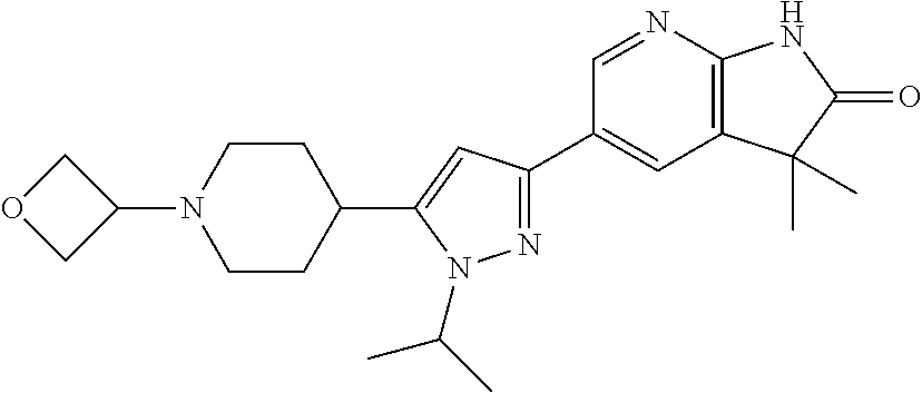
N1=C(C2=CC3=C(N=C2)NC(=O)C3(C)C)C=C(C2CCN(C3COC3)CC2)N1C(C)C
